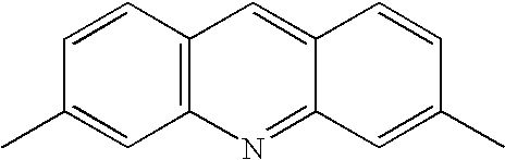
C12=C(C=CC(C)=C1)C=C1C(=N2)C=C(C)C=C1
